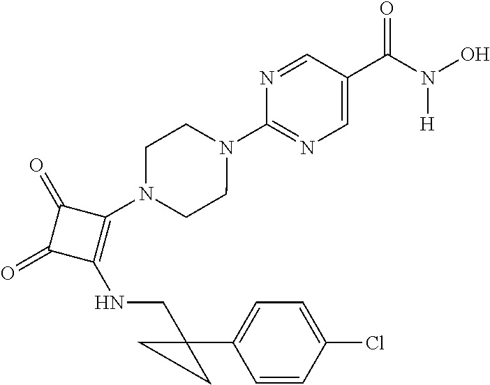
C1(C(=O)N(O)[H])=CN=C(N2CCN(C3=C(NCC4(C5=CC=C(Cl)C=C5)CC4)C(=O)C3=O)CC2)N=C1
